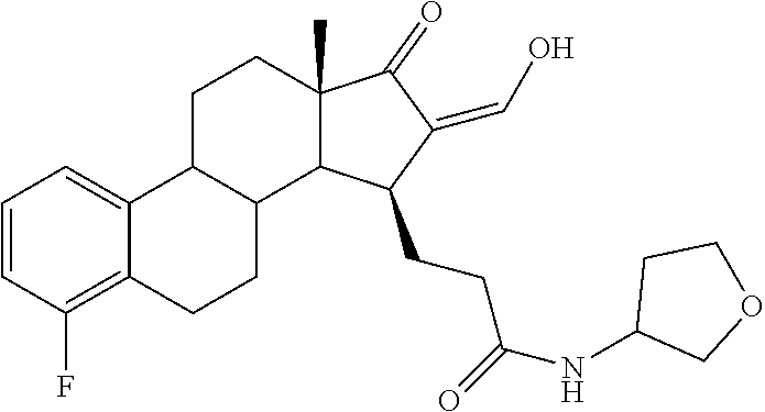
C1=CC(F)=C2C(=C1)C1C(CC2)C2C(C)(CC1)C(=O)C(=CO)C2CCC(=O)NC1COCC1
